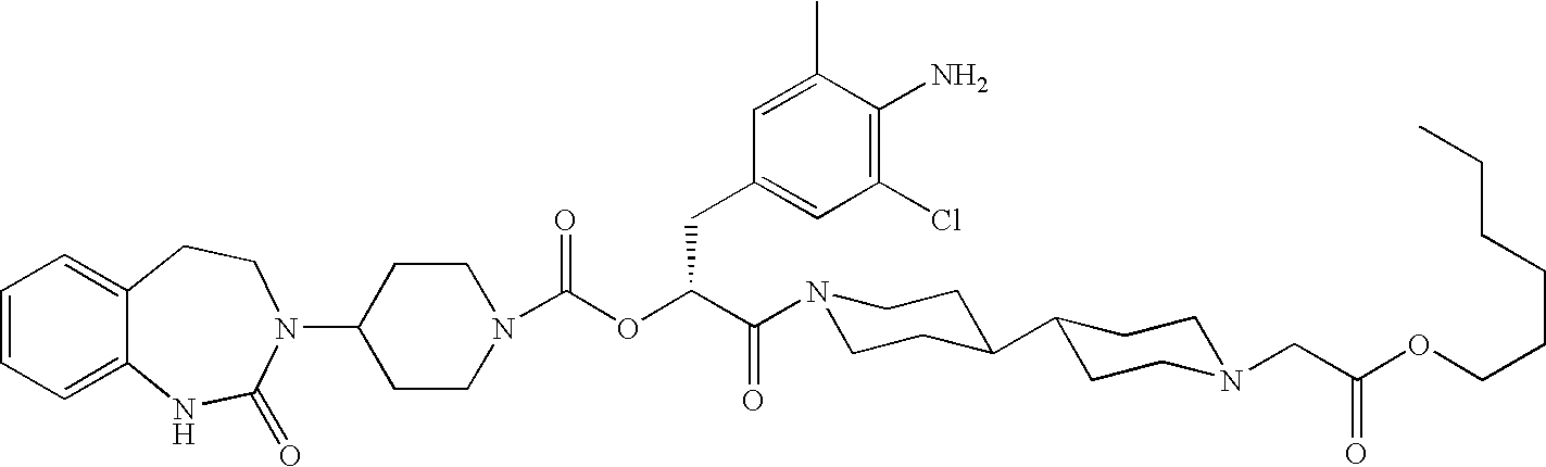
C1=CC=C2C(=C1)CCN(C1CCN(C(OC(C(N3CCC(C4CCN(CC(OCCCCCC)=O)CC4)CC3)=O)CC3=CC(Cl)=C(N)C(C)=C3)=O)CC1)C(=O)N2
